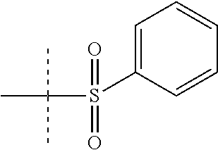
C1=C(S(C(C)(C)C)(=O)=O)C=CC=C1
